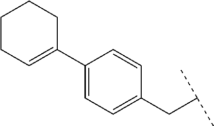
C1=C(C2=CCCCC2)C=CC(CC(C)C)=C1
